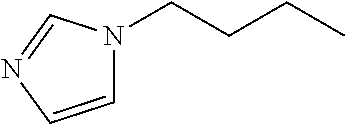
C1=CN=CN1CCCC
